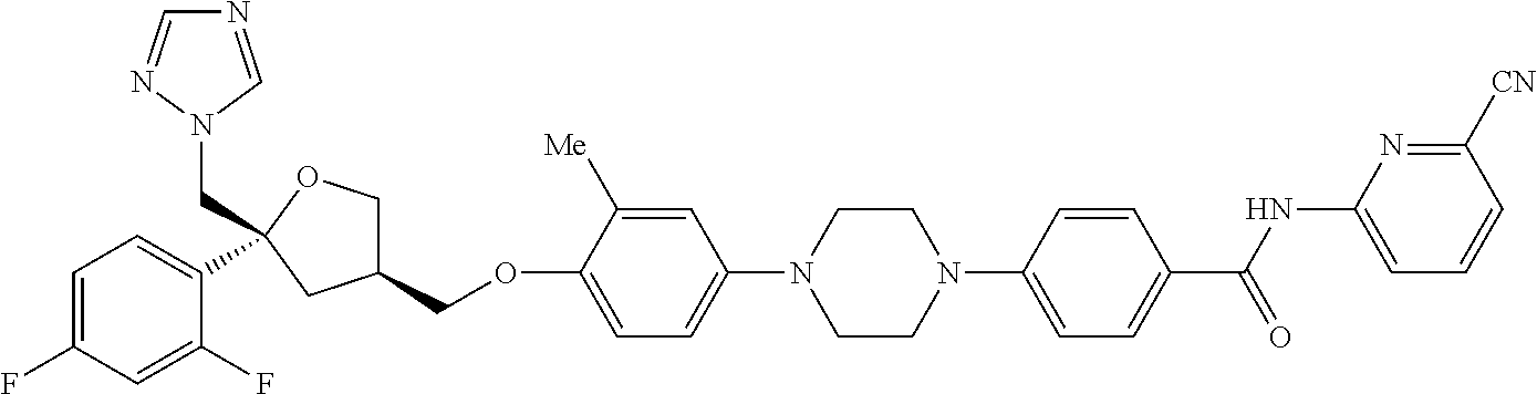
C1=C(F)C=C(F)C(C2(CN3N=CN=C3)OCC(COC3=CC=C(N4CCN(C5=CC=C(C(NC6=CC=CC([CN])=N6)=O)C=C5)CC4)C=C3[Me])C2)=C1
